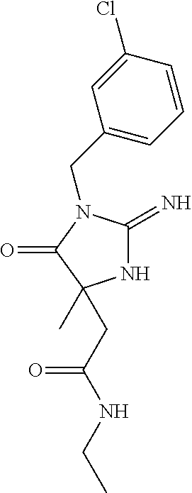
N1C(=N)N(CC2=CC=CC(Cl)=C2)C(=O)C1(C)CC(NCC)=O
